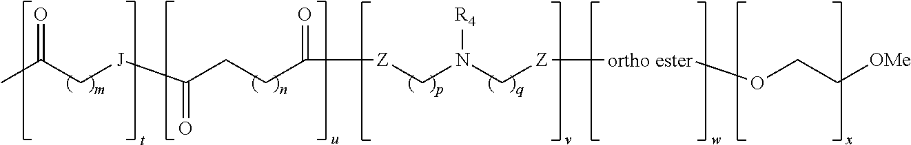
CC(C[J]C(CCC([Z]CN(C[Z][ortho ester]OCC[OMe])[R4])=O)=O)=O
